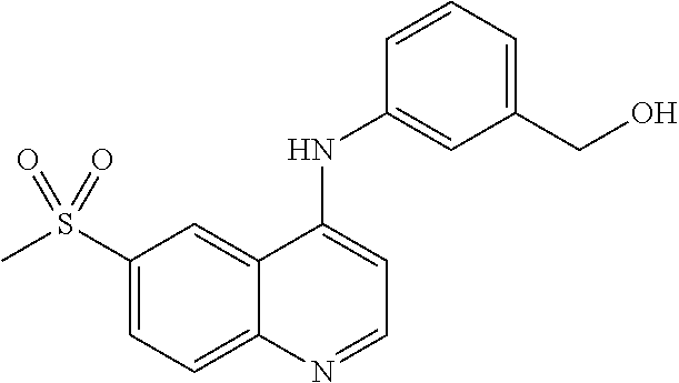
C1(S(C)(=O)=O)=CC=C2C(=C1)C(NC1=CC(CO)=CC=C1)=CC=N2
